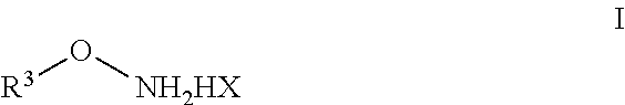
[R3]O[NH2HX]
